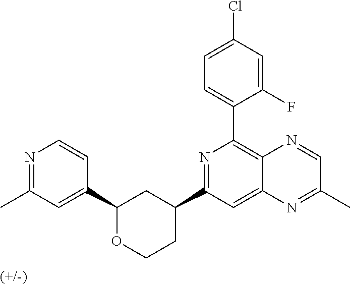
C1(C2=CC(C)=NC=C2)OCCC(C2=NC(C3=CC=C(Cl)C=C3F)=C3C(=C2)N=C(C)C=N3)C1
